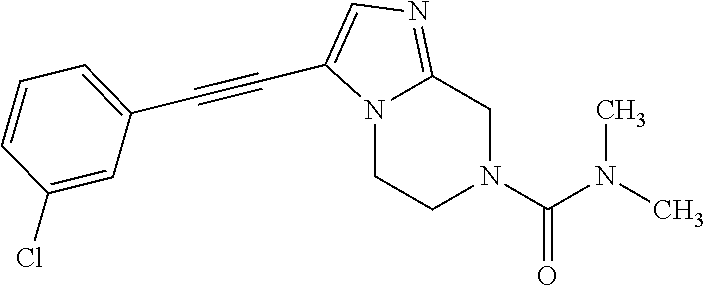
N12CCN(C(N(C)C)=O)CC1=NC=C2C#CC1=CC=CC(Cl)=C1
